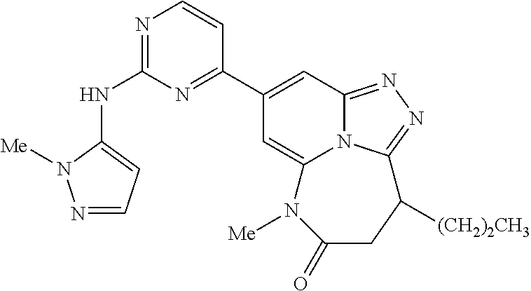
N1=C(NC2=CC=NN2[Me])N=C(C2=CC3=NN=C4N3C(=C2)N([Me])C(=O)CC4[(CH2)2CH3])C=C1
